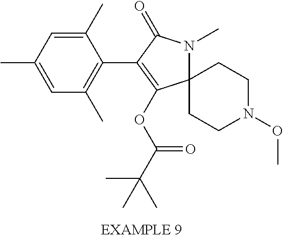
C12(N(C)C(=O)C(C3=C(C)C=C(C)C=C3C)=C1OC(C(C)(C)C)=O)CCN(OC)CC2
